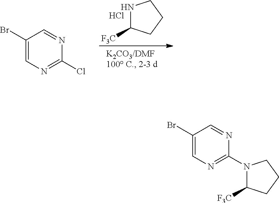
N1C([F3C])CCC1.Cl.C1(Br)=CN=C(Cl)N=C1.C1(Br)=CN=C(N2C([F3C])CCC2)N=C1
